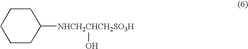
C1CC([NHCH2CHCH2SO3H]O)CCC1
